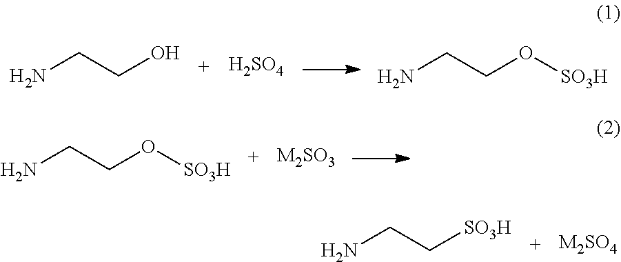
NCCO.[H2SO4].C(O[SO3H])CN.C(O[SO3H])CN.C([SO3H])CN
